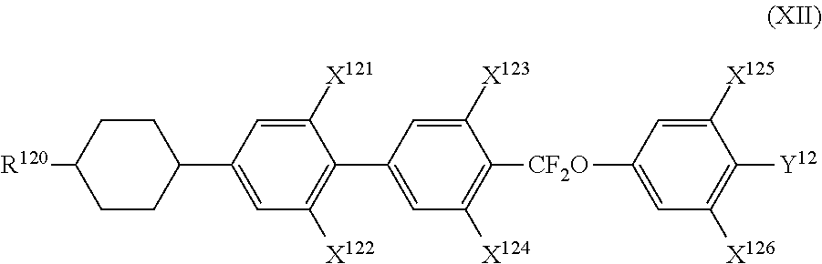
C1([X125])=CC([CF2O]C2=C([X124])C=C(C3=C([X122])C=C(C4CCC([R120])CC4)C=C3[X121])C=C2[X123])=CC([X126])=C1[Y12]
